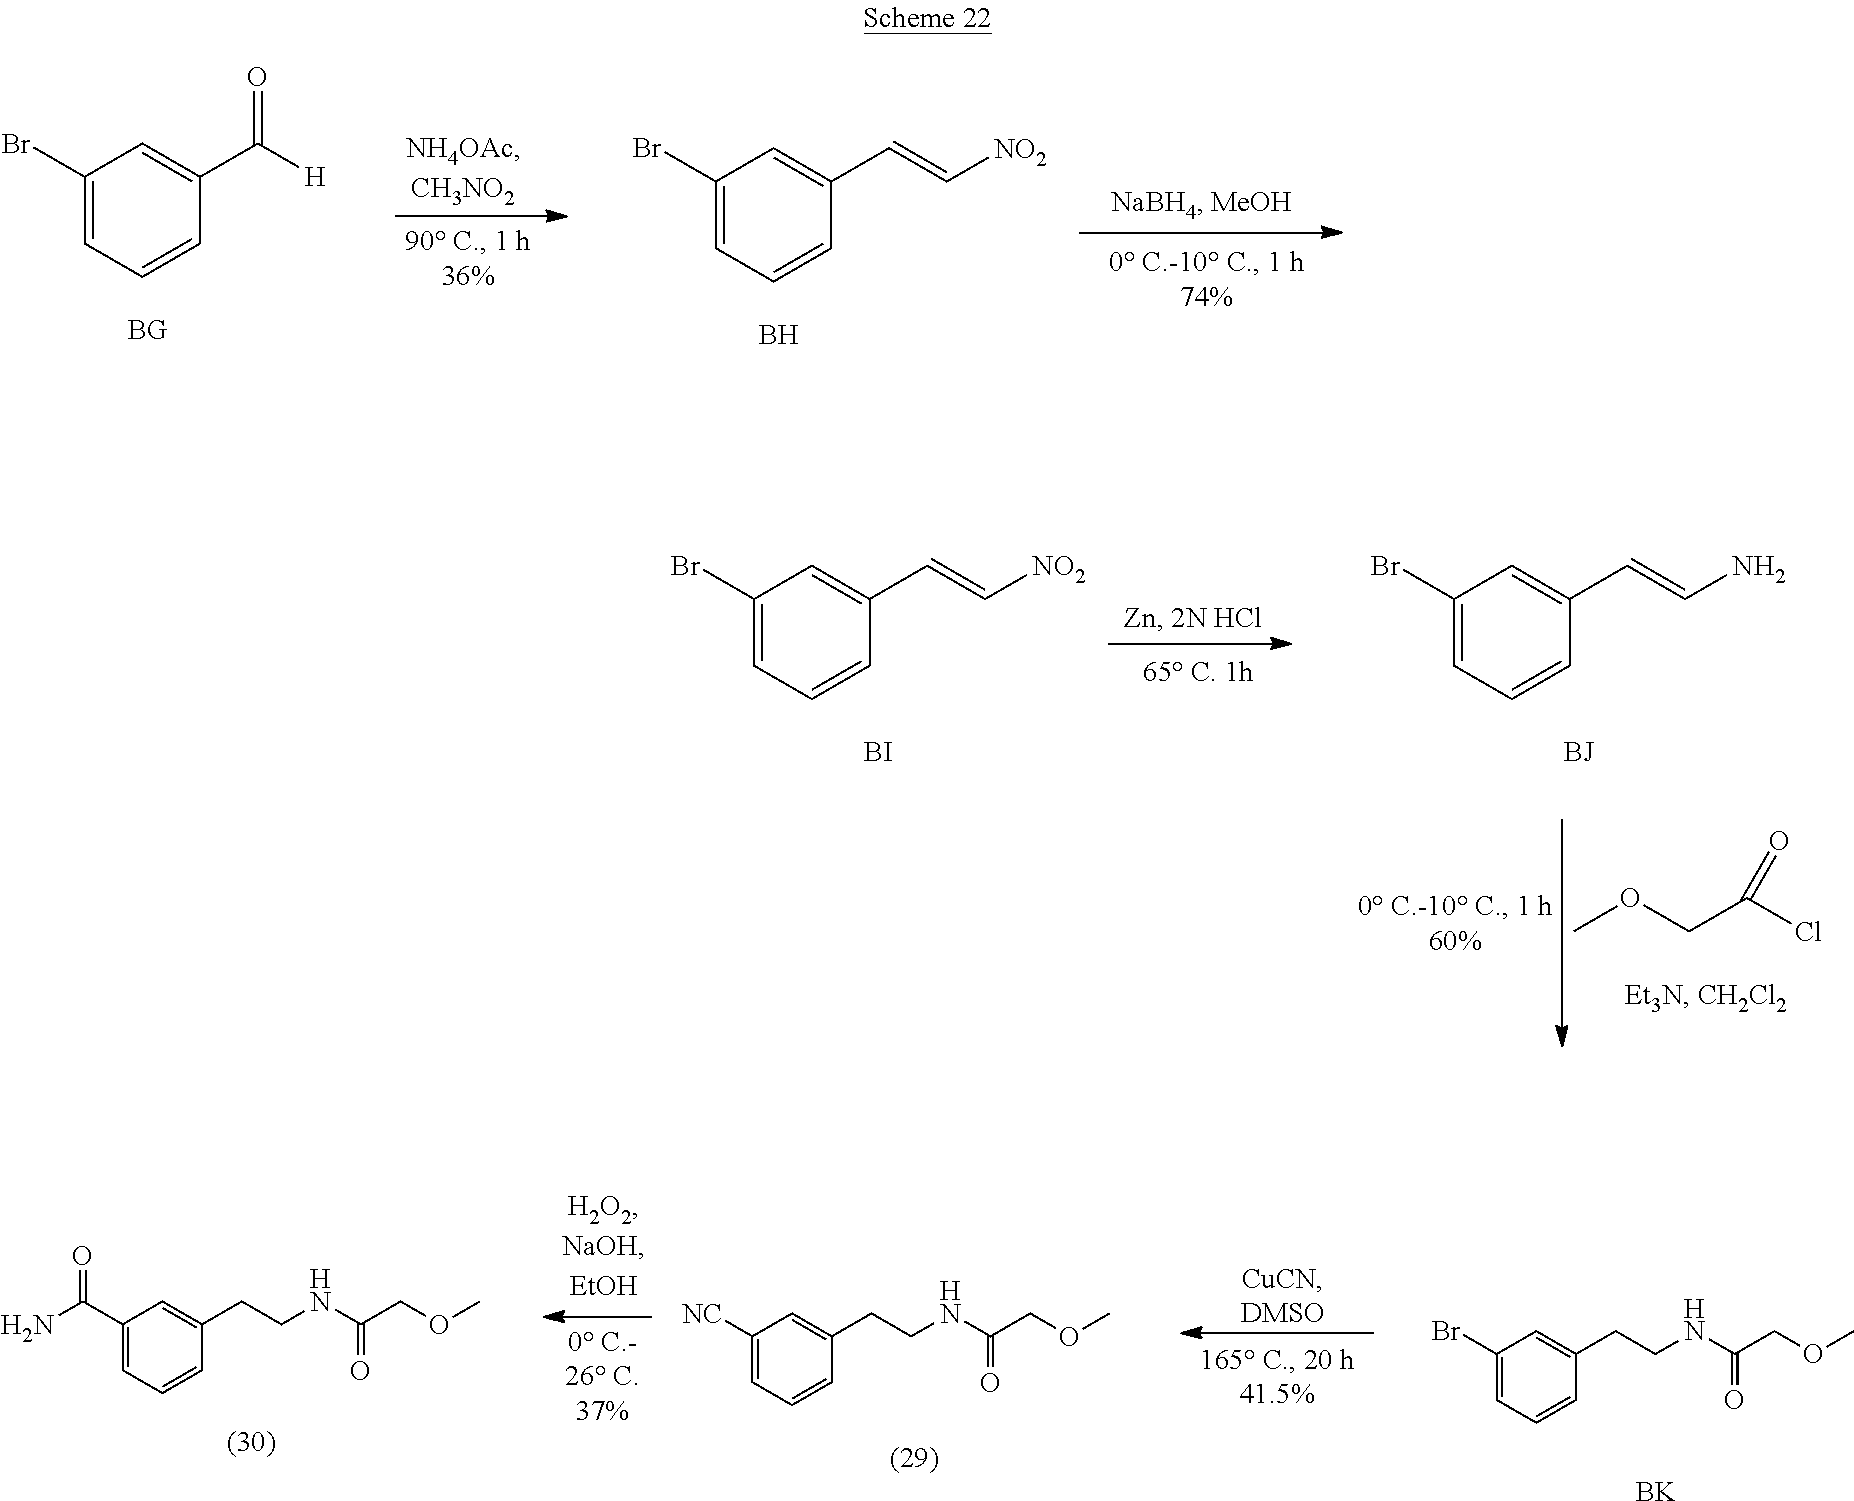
C1(Br)=CC=CC(C([H])=O)=C1.[BG].C1(Br)=CC=CC(C=C[NO2])=C1.B.C1(Br)=CC=CC(C=C[NO2])=C1.[BI].C1(Br)=CC=CC(C=CN)=C1.[BJ].COCC(Cl)=O.C1(Br)=CC=CC(CCNC(=O)COC)=C1.[BK].C1([NC])=CC=CC(CCNC(=O)COC)=C1.C1(C(N)=O)=CC=CC(CCNC(=O)COC)=C1
